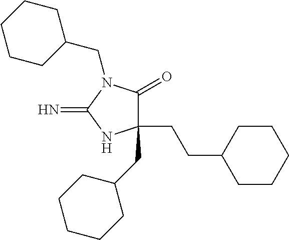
C1(CCC2CCCCC2)(CC2CCCCC2)C(=O)N(CC2CCCCC2)C(=N)N1
